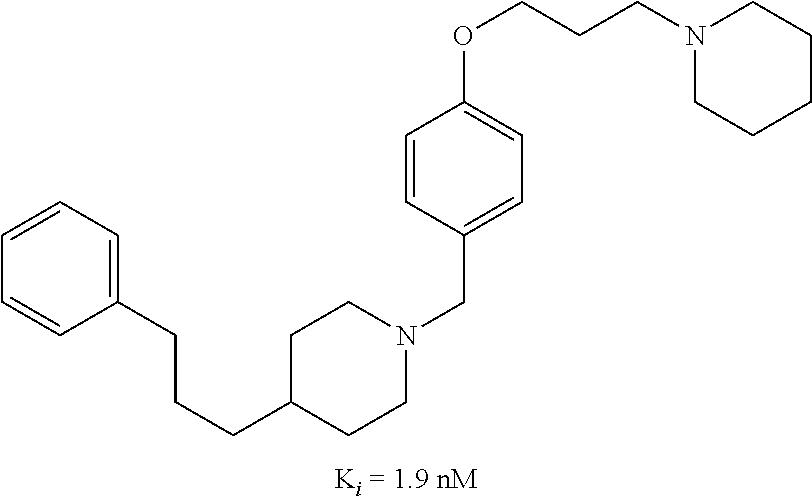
N1(CC2=CC=C(OCCCN3CCCCC3)C=C2)CCC(CCCC2=CC=CC=C2)CC1
